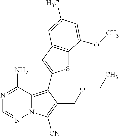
N1=C(N)C2=C(C3=CC4=C(S3)C(OC)=CC(C)=C4)C(COCC)=C([CN])N2N=C1
